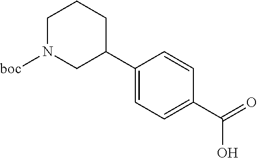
C1(C2CCCN([boc])C2)=CC=C(C(=O)O)C=C1
